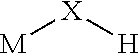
[M][X][H]
